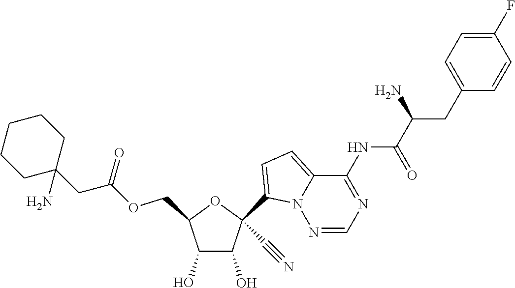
C1(O)C(O)C(COC(CC2(N)CCCCC2)=O)OC1(C1=CC=C2N1N=CN=C2NC(=O)C(CC1=CC=C(F)C=C1)N)C#N
